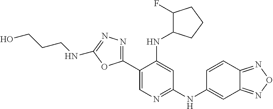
C12=NON=C1C=CC(NC1=NC=C(C3=NN=C(NCCCO)O3)C(NC3CCCC3F)=C1)=C2
